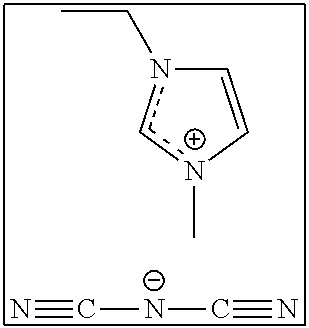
n1(CC)c[n+](C)C=C1.[N-](C#N)C#N
